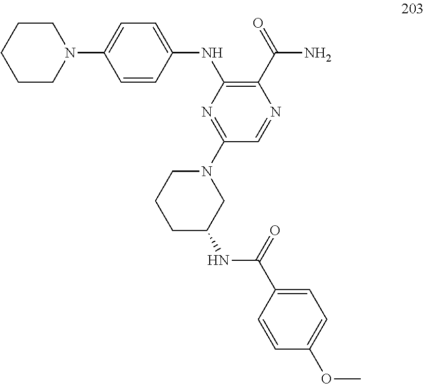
N(C1=C(C(=O)N)N=CC(N2CCCC(NC(C3=CC=C(OC)C=C3)=O)C2)=N1)C1=CC=C(N2CCCCC2)C=C1
